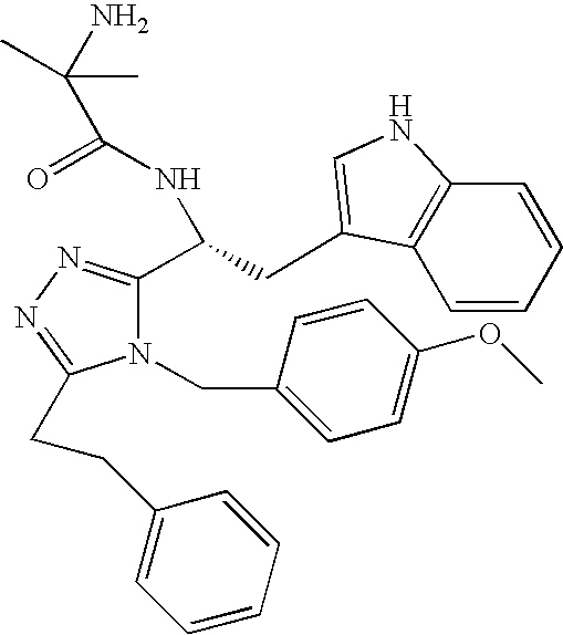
C1=CC=CC2=C1C(CC(C1=NN=C(CCC3=CC=CC=C3)N1CC1=CC=C(OC)C=C1)NC(=O)C(N)(C)C)=CN2
